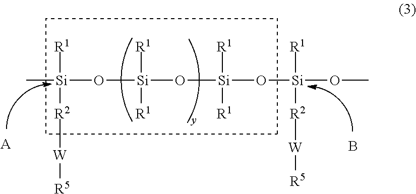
C[Si](O[Si](O[Si](O[Si](OC)([R1])[R2][W][R5])([R1])[R1])([R1])[R1])([R1])[R2][W][R5].[A].B
